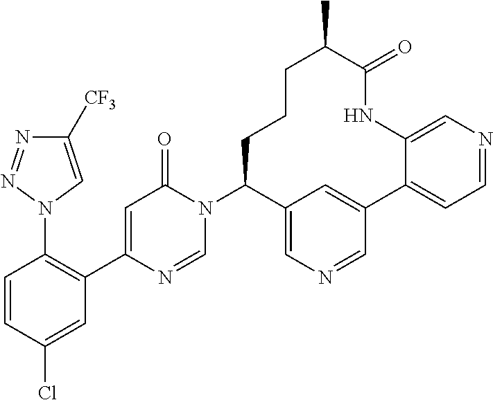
C1=CC(Cl)=CC(C2=CC(=O)N(C3C4=CN=CC(=C4)C4=CC=NC=C4NC(=O)C(C)CCC3)C=N2)=C1N1C=C([CF3])N=N1
